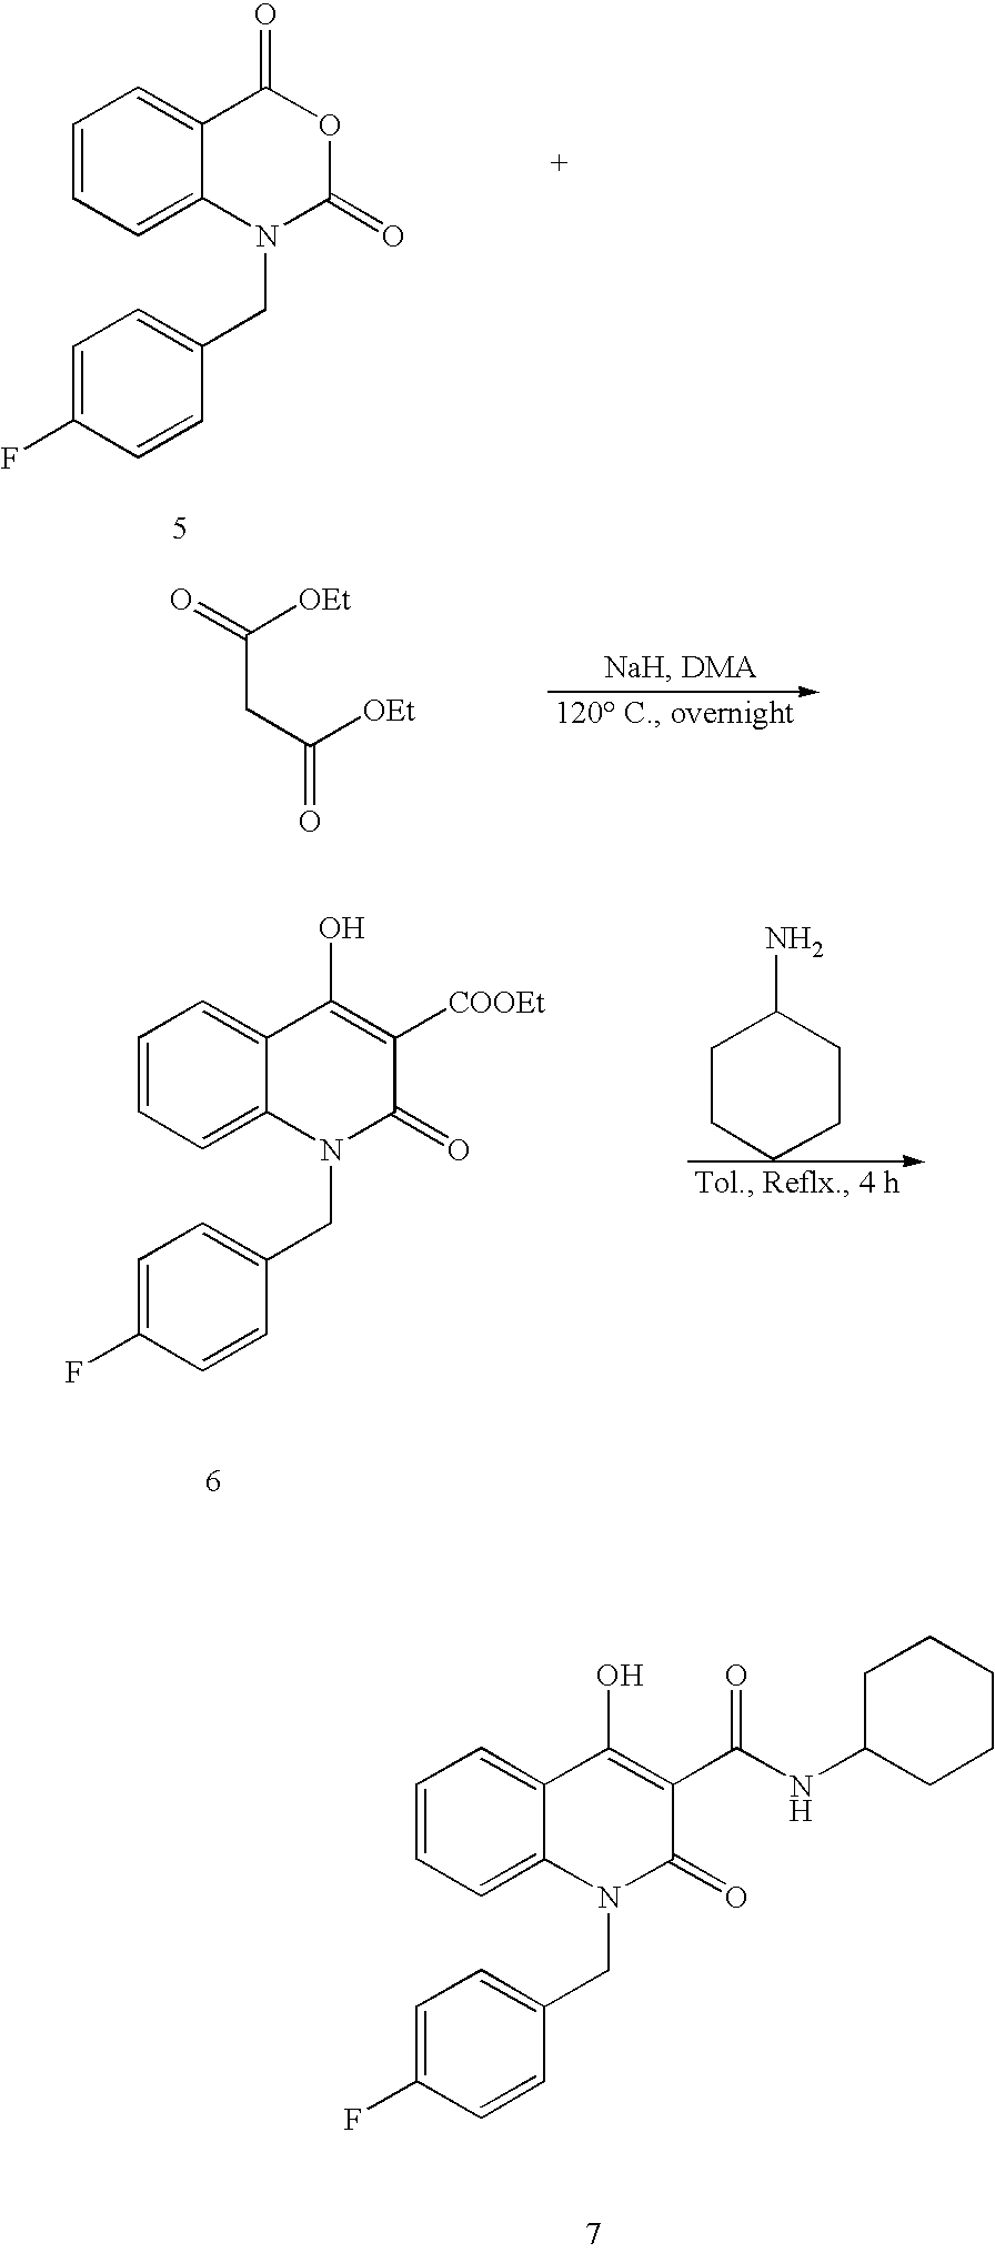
C1=CC=C2C(=C1)C(=O)OC(=O)N2CC1=CC=C(F)C=C1.C(CC([OEt])=O)([OEt])=O.C1=CC=C2C(=C1)C(O)=C([COOEt])C(=O)N2CC1=CC=C(F)C=C1.C1CCCCC1N.C12=CC=CC=C1N(CC1=CC=C(F)C=C1)C(=O)C(C(NC1CCCCC1)=O)=C2O
